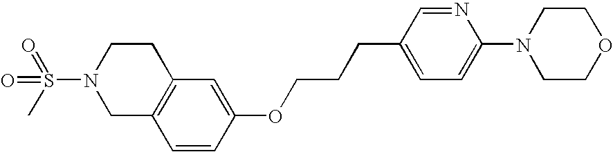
C12=C(C=CC(OCCCC3=CC=C(N4CCOCC4)N=C3)=C1)CN(S(=O)(=O)C)CC2
